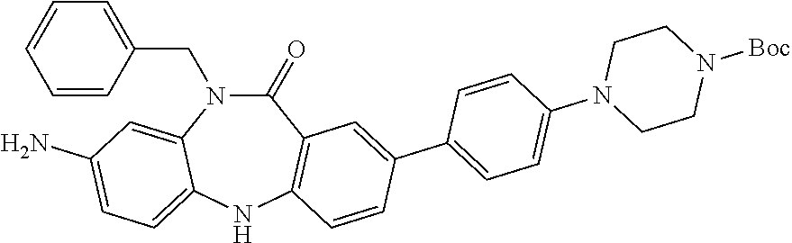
C1(CN2C(=O)C3=C(NC4=CC=C(N)C=C24)C=CC(C2=CC=C(N4CCN([Boc])CC4)C=C2)=C3)=CC=CC=C1
